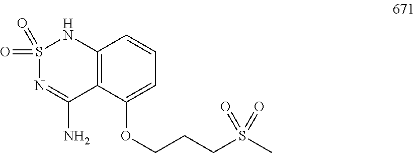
S1(=O)(=O)N=C(N)C2=C(N1)C=CC=C2OCCCS(C)(=O)=O
